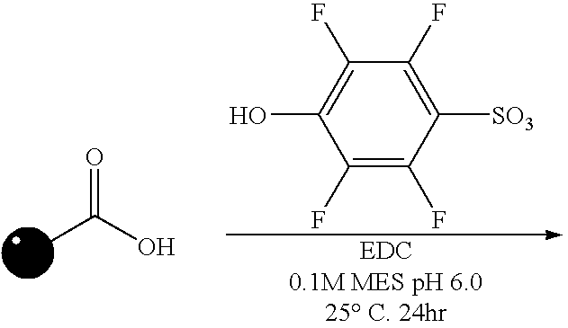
O=C(O)C.C1([SO3])=C(F)C(F)=C(O)C(F)=C1F
